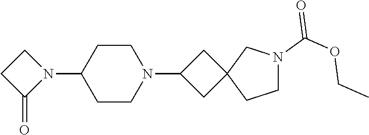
C1(N2CCC2=O)CCN(C2CC3(C2)CCN(C(OCC)=O)C3)CC1
